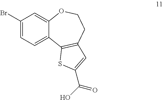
C1(Br)=CC=C2C(=C1)OCCC1=C2SC(C(O)=O)=C1
